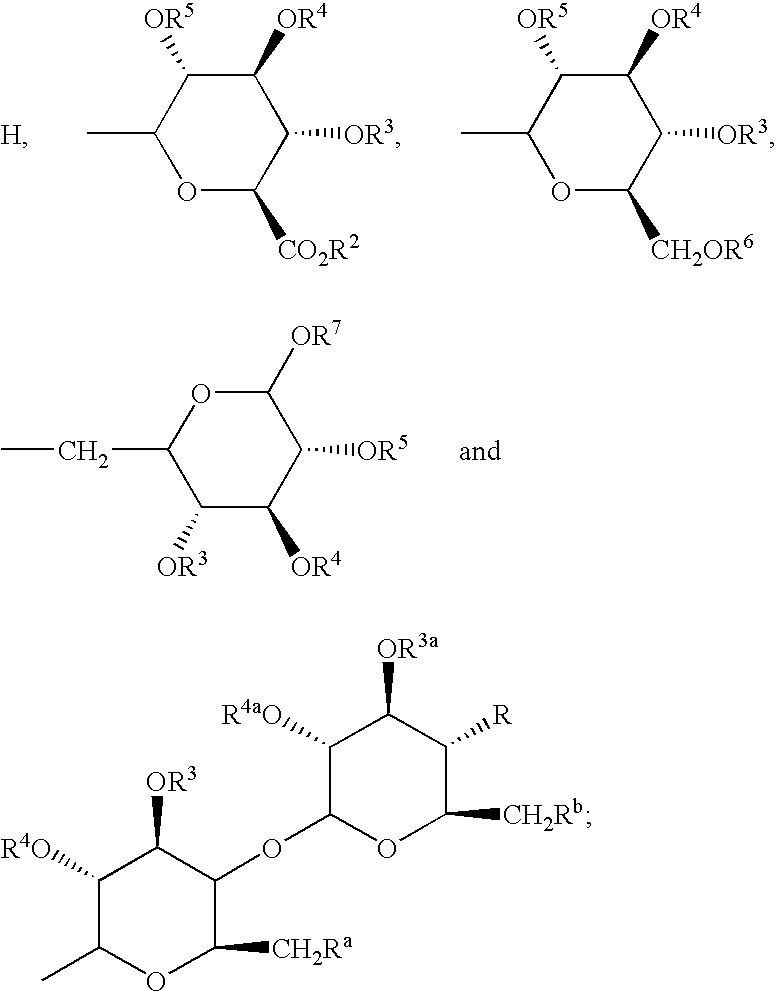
O1C([CO2R2])C([OR3])C([OR4])C([OR5])C1C.[H].O1C([CH2OR6])C([OR3])C([OR4])C([OR5])C1C.C1([OR3])C([OR4])C([OR5])C([OR7])OC1CC.C1([R4O])C(C)OC([CH2Ra])C(OC2OC([CH2Rb])C([R])C([OR3a])C2[R4aO])C1[OR3]
